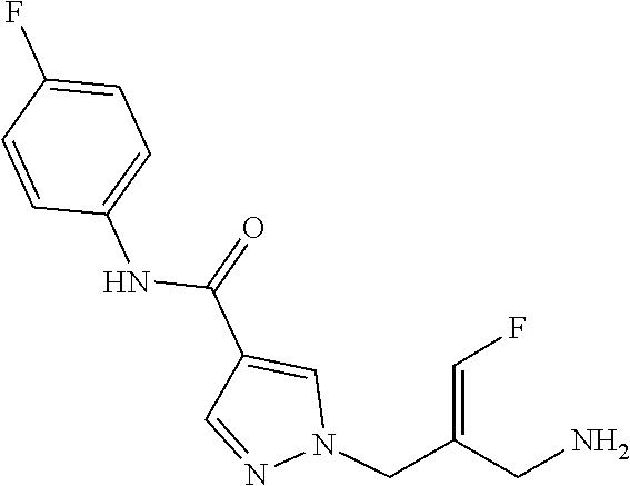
C1=NN(CC(=CF)CN)C=C1C(=O)NC1=CC=C(F)C=C1
